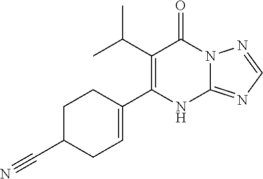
C12=NC=NN1C(=O)C(C(C)C)=C(C1=CCC(C#N)CC1)N2
